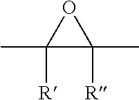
CC1([R])C(C)([R])O1
